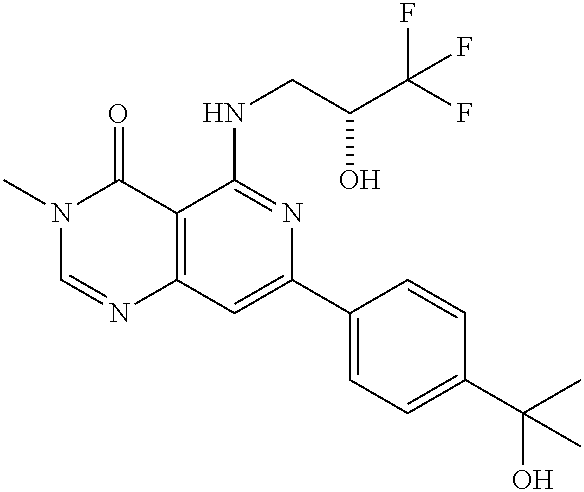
C12=C(C=C(C3=CC=C(C(C)(O)C)C=C3)N=C1NCC(C(F)(F)F)O)N=CN(C)C2=O
